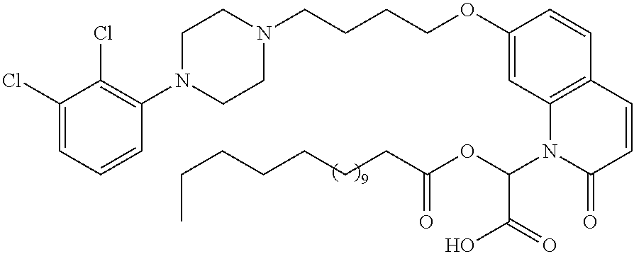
C1(Cl)=CC=CC(N2CCN(CCCCOC3=CC4=C(C=C3)C=CC(=O)N4C(C(=O)O)OC(=O)CCCCCCC)CC2)=C1Cl
